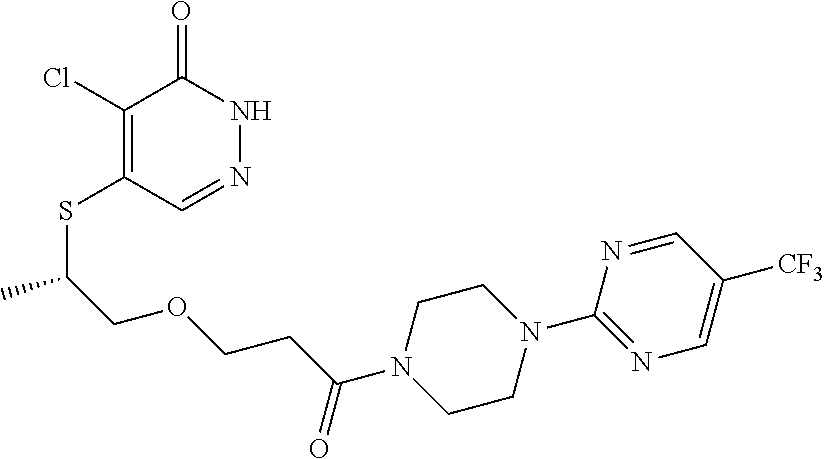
C1(Cl)=C(SC(C)COCCC(N2CCN(C3=NC=C([CF3])C=N3)CC2)=O)C=NNC1=O
